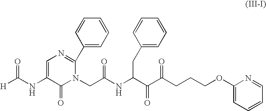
[H]C(NC1=CN=C(C2=CC=CC=C2)N(CC(NC(C(C(CCCOC2=CC=CC=N2)=O)=O)CC2=CC=CC=C2)=O)C1=O)=O
